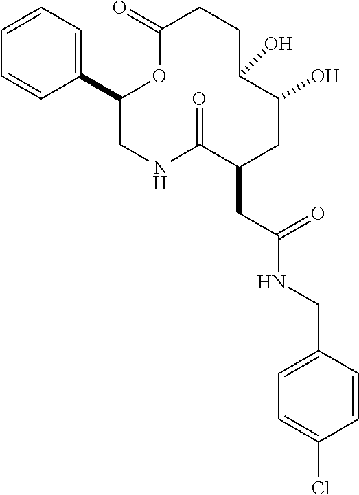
C1=CC=C(C2CNC(=O)C(CC(NCC3=CC=C(Cl)C=C3)=O)CC(O)C(O)CCC(=O)O2)C=C1
